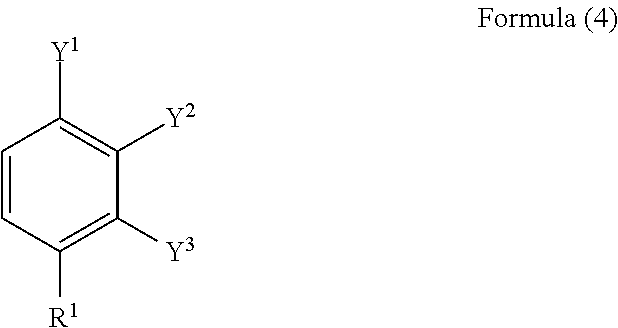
C1=CC([R1])=C([Y3])C([Y2])=C1[Y1]
